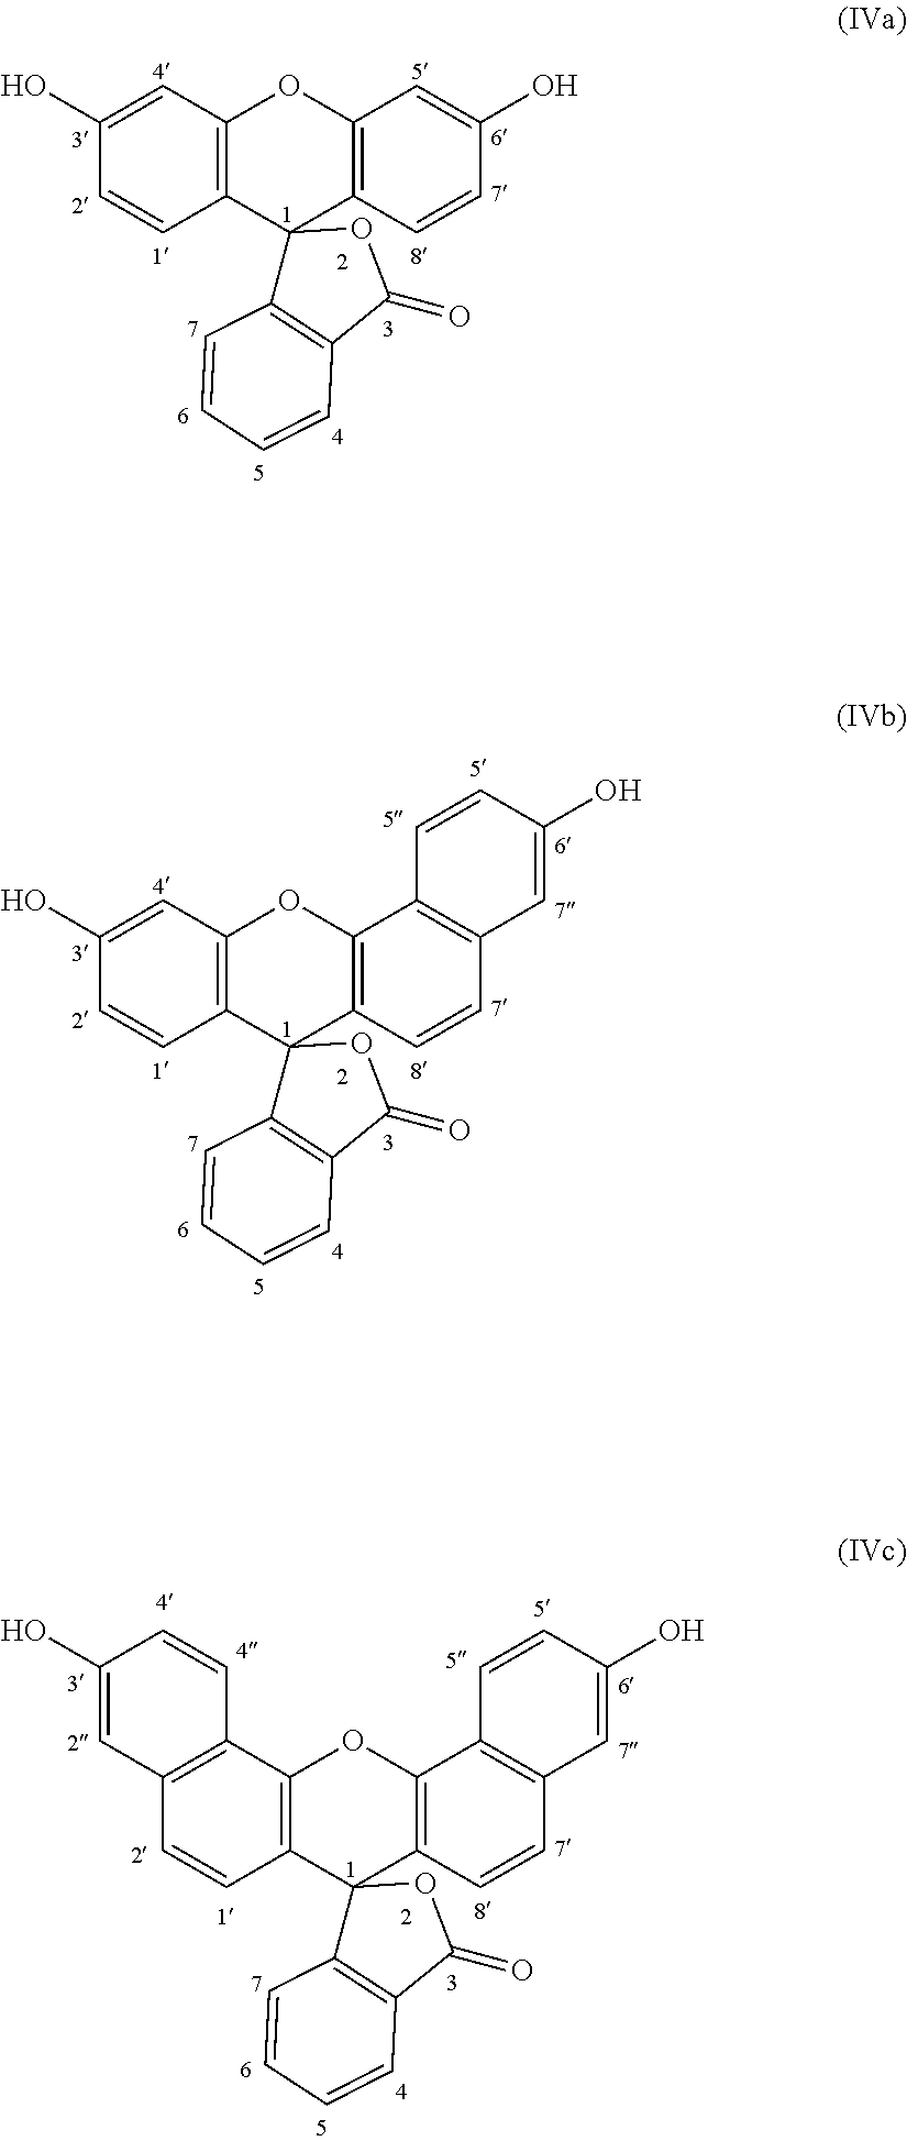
C1=C(O)C=CC2=C1OC1=C(C23C2=C(C(=O)O3)C=CC=C2)C=CC(O)=C1.C1=C(O)C=CC2=C1OC1=C(C23C2=C(C(=O)O3)C=CC=C2)C=CC2=C1C=CC(O)=C2.C12=C(OC3=C(C14C1=C(C(=O)O4)C=CC=C1)C=CC1=C3C=CC(O)=C1)C1=C(C=C2)C=C(O)C=C1
